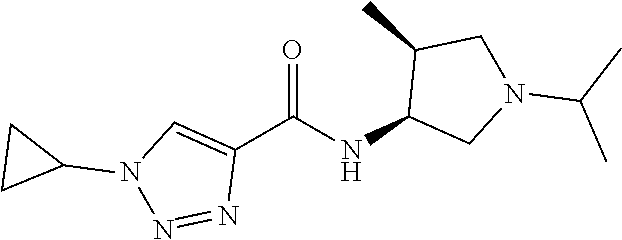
C1(C(NC2CN(C(C)C)CC2C)=O)=CN(C2CC2)N=N1
